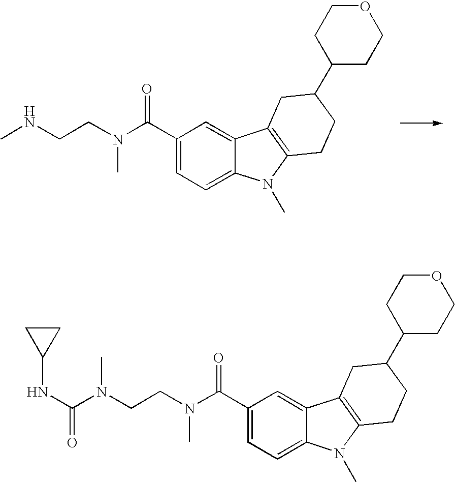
C1(C(N(CCNC)C)=O)=CC=C2C(=C1)C1=C(N2C)CCC(C2CCOCC2)C1.C1(C(N(CCN(C(NC2CC2)=O)C)C)=O)=CC=C2C(=C1)C1=C(N2C)CCC(C2CCOCC2)C1
